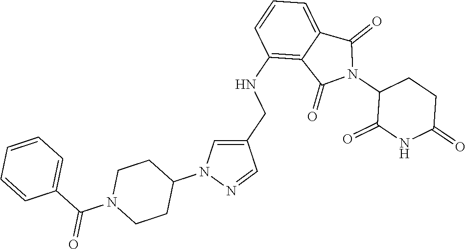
C1(NCC2=CN(C3CCN(C(C4=CC=CC=C4)=O)CC3)N=C2)=C2C(=CC=C1)C(=O)N(C1C(=O)NC(=O)CC1)C2=O
